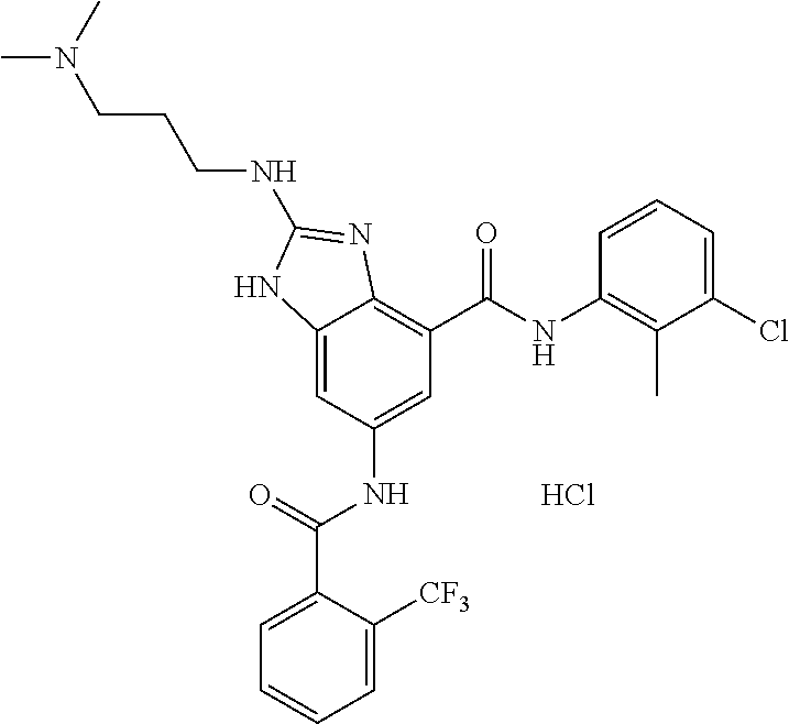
Cl.C12=CC(NC(C3=CC=CC=C3[CF3])=O)=CC(C(NC3=C(C)C(Cl)=CC=C3)=O)=C1N=C(NCCCN(C)C)N2
